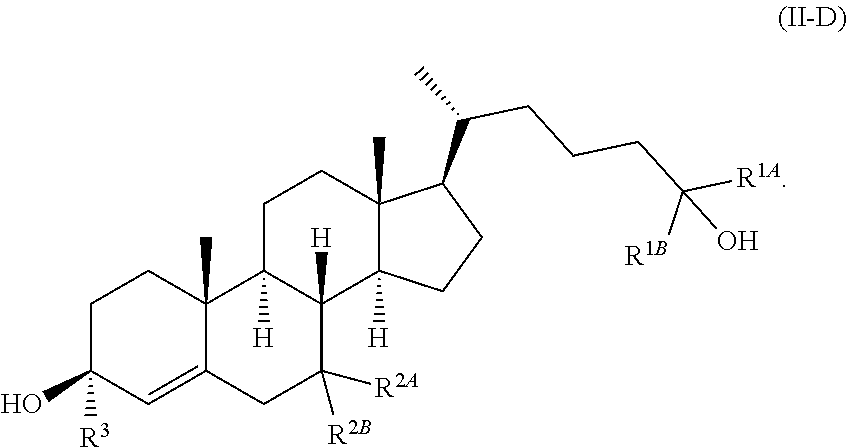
C1C(O)([R3])C=C2C(C)(C1)C1([H])C([H])(C([R2A])([R2B])C2)C2([H])C(C)(CC1)C(C(C)CCCC([R1A])([R1B])O)CC2
